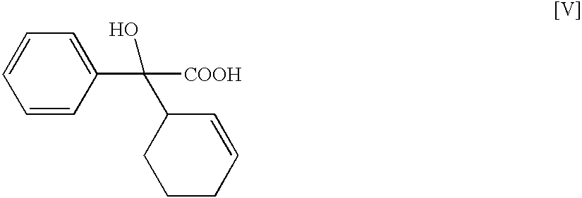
C1=CC(C(C2CCCC=C2)([COOH])O)=CC=C1
